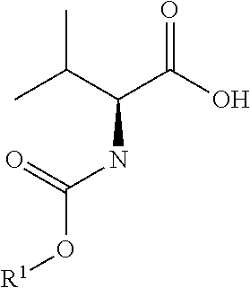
CC(C(NC(=O)O[R1])C(O)=O)C
